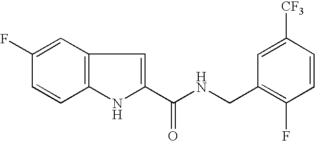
C1=C(F)C=CC2=C1C=C(C(NCC1=C(F)C=CC([CF3])=C1)=O)N2
